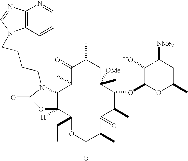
C12C([H])(C(CC)OC(=O)C(C)C(=O)C(C)C(OC3OC(C)CC([NMe2])C3O)C([OMe])(C)CC(C)C(=O)C1C)OC(=O)N2CCCCN1C2=C(N=CC=C2)N=C1
